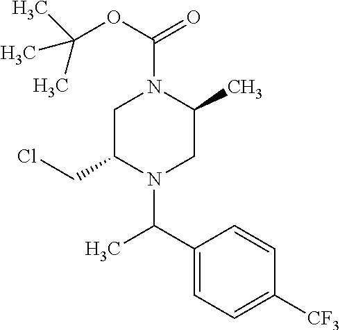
[CF3]C1=CC=C(C(C)N2CC(C)N(C(=O)OC(C)(C)C)CC2CCl)C=C1
